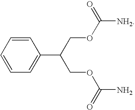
C1=CC=CC=C1C(COC([NH2])=O)COC(N)=O
